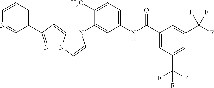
N1=C(C2=CC=CN=C2)C=C2N1C=CN2C1=CC(NC(C2=CC(C(F)(F)F)=CC(C(F)(F)F)=C2)=O)=CC=C1C
